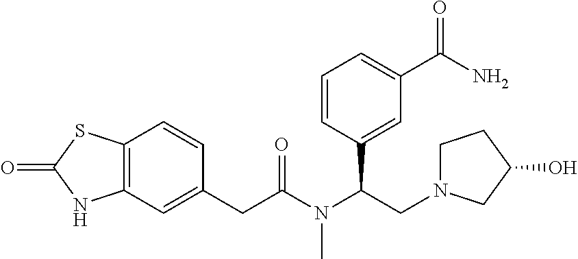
C1(CC(N(C(CN2CCC(O)C2)C2=CC(C(N)=O)=CC=C2)C)=O)=CC2=C(C=C1)SC(=O)N2
